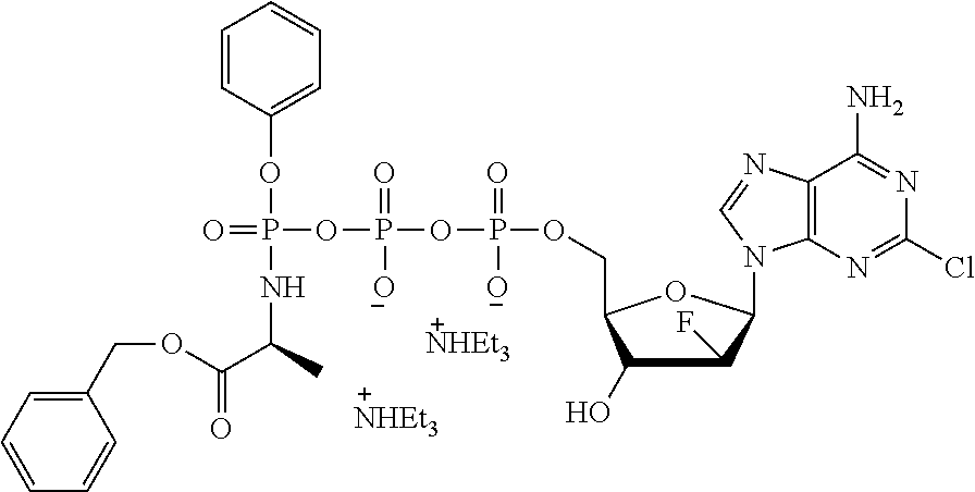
C1(O)C(F)C(N2C3=C(N=C2)C(N)=NC(Cl)=N3)OC1COP(OP(OP(=O)(OC1=CC=CC=C1)NC(C(OCC1=CC=CC=C1)=O)C)(=O)[O-])(=O)[O-]
